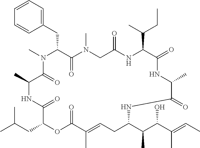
C1=CC=C(CC2C(=O)N(C)CC(=O)NC(C(C)CC)C(=O)NC(C)C(=O)NC(C(C(O)C(C)=CC)C)CC=C(C)C(=O)OC(CC(C)C)C(=O)NC(C)C(=O)N2C)C=C1
